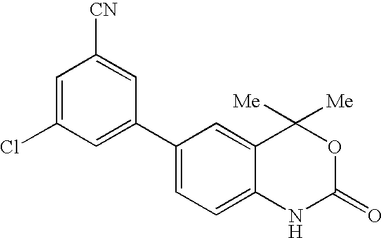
C12=CC(C3=CC(Cl)=CC([CN])=C3)=CC=C1NC(=O)OC2([Me])[Me]
